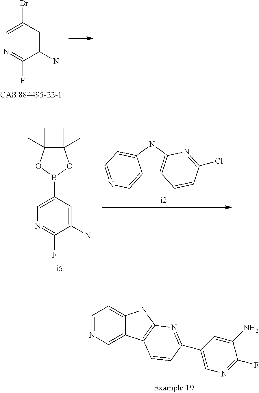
C1=C(Br)C=C(N)C(F)=N1.C12=CN=CC=C1NC1=C2C=CC(Cl)=N1.C1=C(B2OC(C)(C)C(C)(C)O2)C=C(N)C(F)=N1.C1=NC=C2C(=C1)NC1=C2C=CC(C2=CN=C(F)C(N)=C2)=N1
